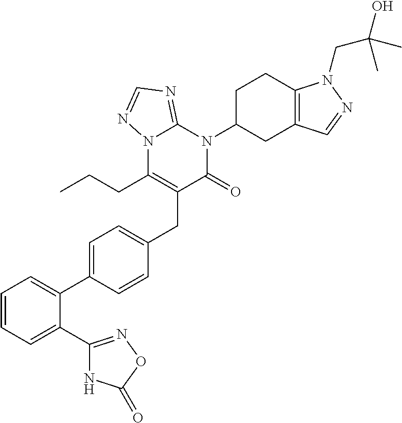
C1=CC=C(C2=NOC(=O)N2)C(C2=CC=C(CC3=C(CCC)N4C(=NC=N4)N(C4CC5=C(CC4)N(CC(O)(C)C)N=C5)C3=O)C=C2)=C1
